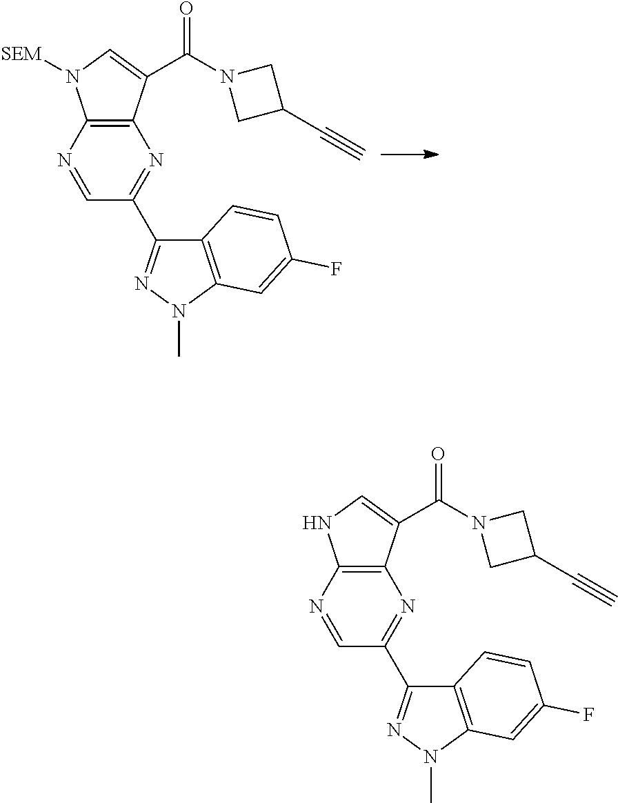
C12=C(C(C(N3CC(C#C)C3)=O)=CN1[SEM])N=C(C1=NN(C)C3=C1C=CC(F)=C3)C=N2.C12=C(C(C(N3CC(C#C)C3)=O)=CN1)N=C(C1=NN(C)C3=C1C=CC(F)=C3)C=N2
